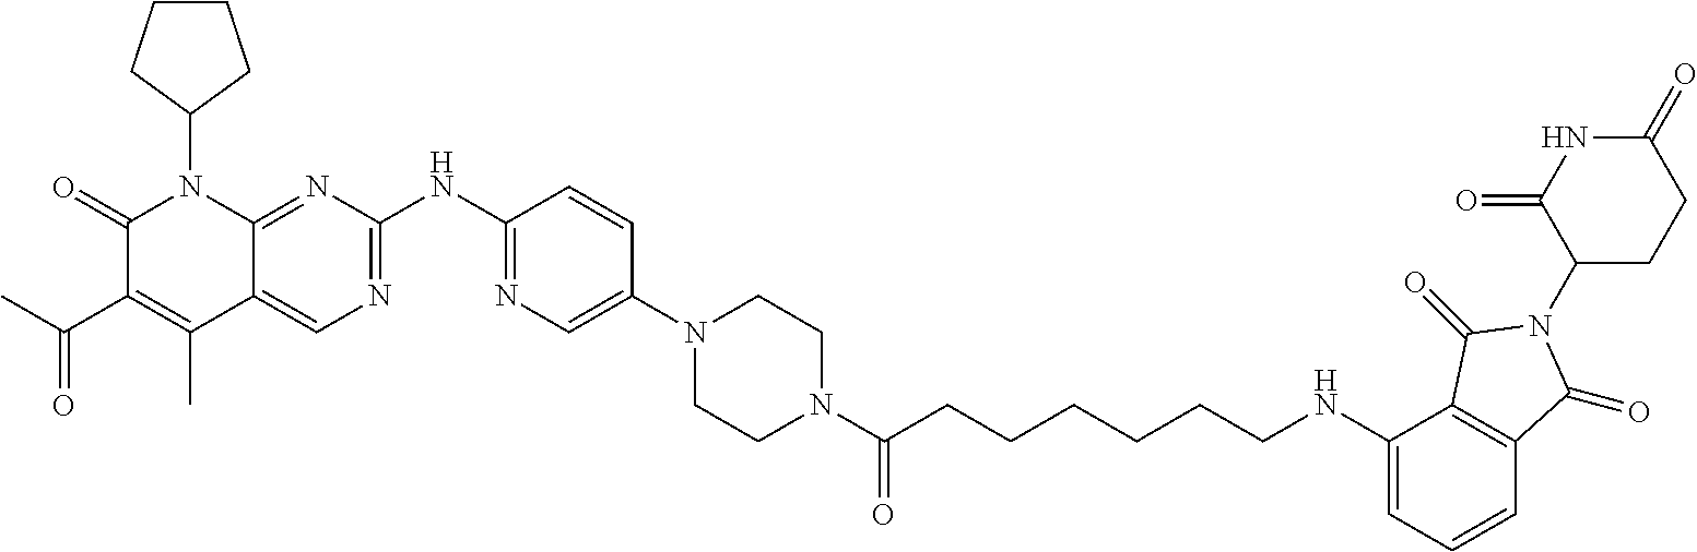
C1(=O)C(C(C)=O)=C(C)C2=CN=C(NC3=NC=C(N4CCN(C(=O)CCCCCCNC5=CC=CC6=C5C(=O)N(C5CCC(=O)NC5=O)C6=O)CC4)C=C3)N=C2N1C1CCCC1
